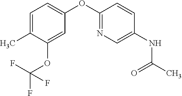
C1=C(C)C(OC(F)(F)F)=CC(OC2=NC=C(NC(C)=O)C=C2)=C1
